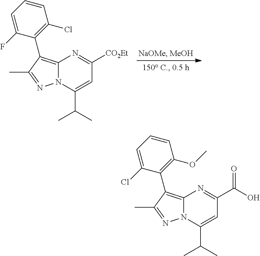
N12C(=C(C3=C(Cl)C=CC=C3F)C(C)=N1)N=C([CO2Et])C=C2C(C)C.N12C(=C(C3=C(OC)C=CC=C3Cl)C(C)=N1)N=C(C(O)=O)C=C2C(C)C
